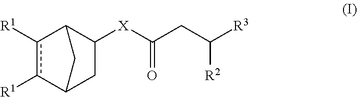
c1([R1])c([R1])C2C([X]C(CC([R3])[R2])=O)CC1C2
